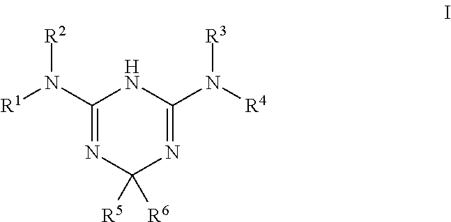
C1(N([R1])[R2])=NC([R5])([R6])N=C(N([R4])[R3])N1
